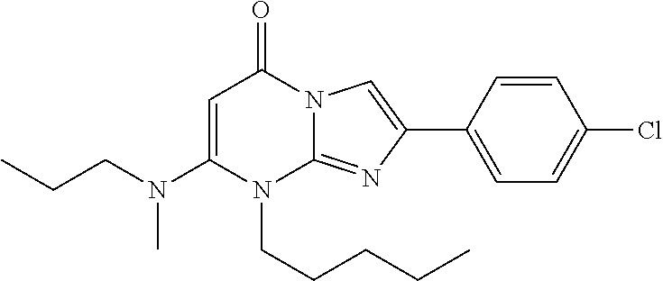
N1(CCCCC)C2=NC(C3=CC=C(Cl)C=C3)=CN2C(=O)C=C1N(CCC)C
